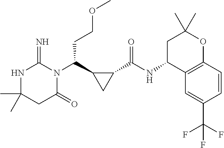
CC1(C)NC(=N)N(C(C2CC2C(NC2C3=C(OC(C)(C)C2)C=CC(C(F)(F)F)=C3)=O)CCOC)C(=O)C1
